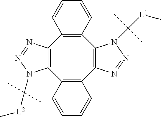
C12=C(C3=C(C4=C(C5=C1C=CC=C5)N(C([L1]C)(C)C)N=N4)C=CC=C3)N(C([L2]C)(C)C)N=N2
